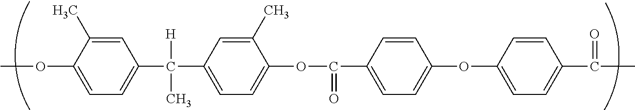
COC1=CC=C(C(C2=CC=C(OC(=O)C3=CC=C(OC4=CC=C(C(C)=O)C=C4)C=C3)C(C)=C2)([H])C)C=C1C
